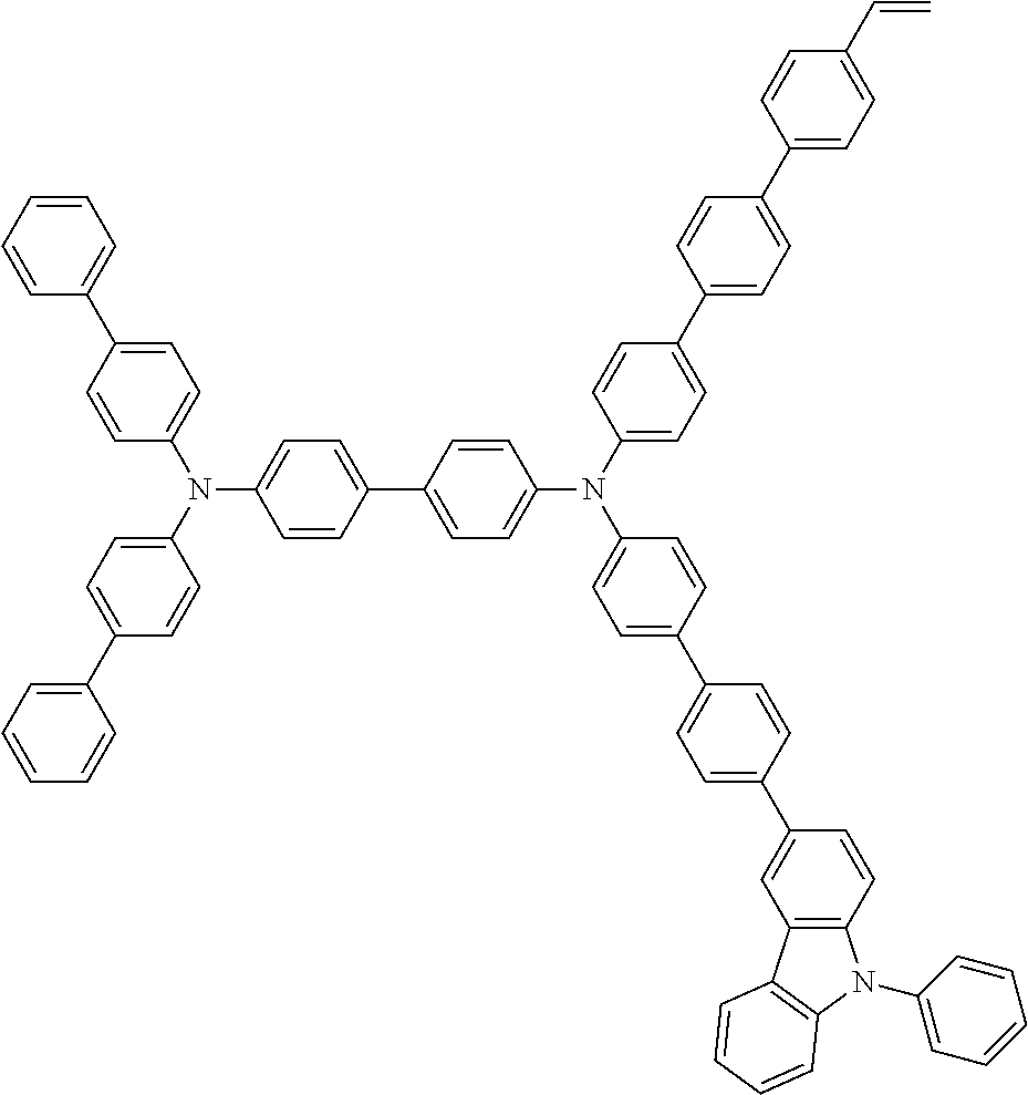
C1(C2=CC=C(N(C3=CC=C(C4=CC=CC=C4)C=C3)C3=CC=C(C4=CC=C(N(C5=CC=C(C6=CC=C(C7=CC=C(C=C)C=C7)C=C6)C=C5)C5=CC=C(C6=CC=C(C7=CC8=C(C=C7)N(C7=CC=CC=C7)C7=C8C=CC=C7)C=C6)C=C5)C=C4)C=C3)C=C2)=CC=CC=C1
